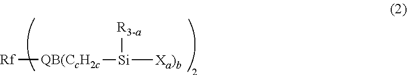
[Rf][QB(CcH2c][Si]([Xa)b])[R3-a]
